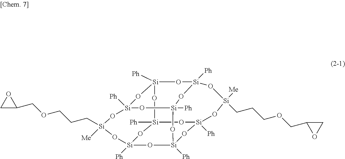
[Si]12([Ph])O[Si]3([Ph])O[Si]4([Ph])O[Si]5([Ph])O[Si]([Ph])(O3)O[Si](CCCOCC3OC3)([Me])O[Si]([Ph])(O1)O[Si]([Ph])(O5)O[Si]([Ph])(O2)O[Si]([Me])(CCCOCC1OC1)O4
